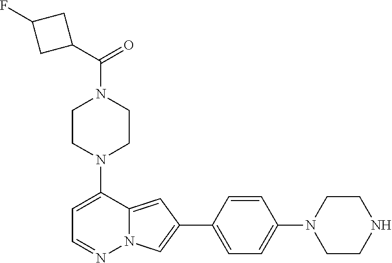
N1(C2=CC=NN3C2=CC(C2=CC=C(N4CCNCC4)C=C2)=C3)CCN(C(C2CC(F)C2)=O)CC1
